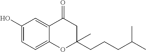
C1(O)=CC=C2C(=C1)C(=O)CC(CCCC(C)C)(C)O2
